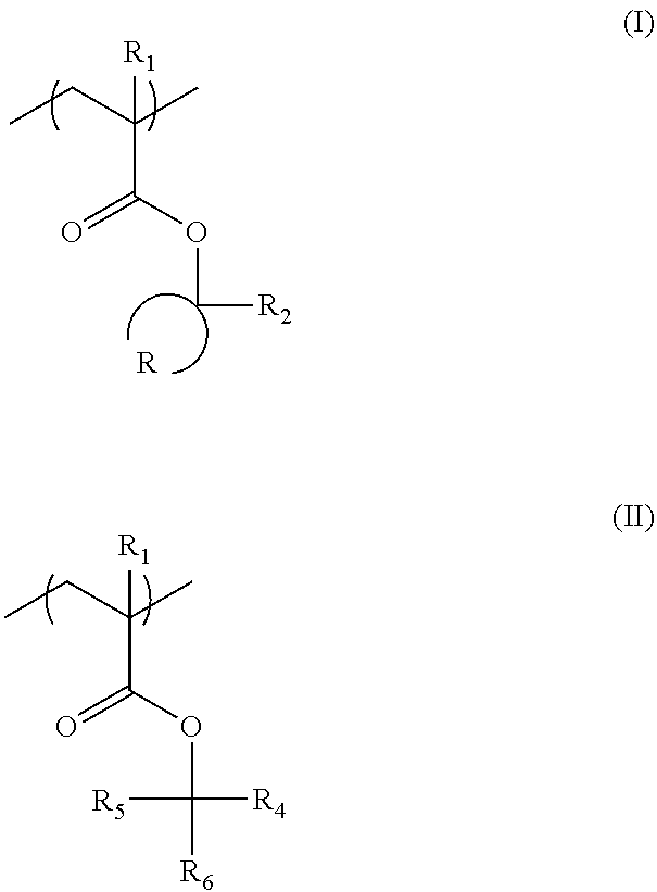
C(OC([R4])([R5])[R6])(=O)C(CC)(C)[R1].C(OC[R2])(=O)C(CC)(C)[R1].[R]
